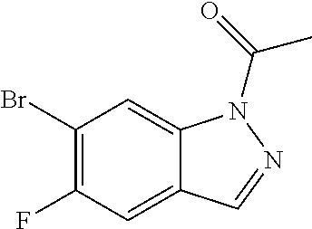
C1(Br)=C(F)C=C2C(=C1)N(C(=O)C)N=C2
